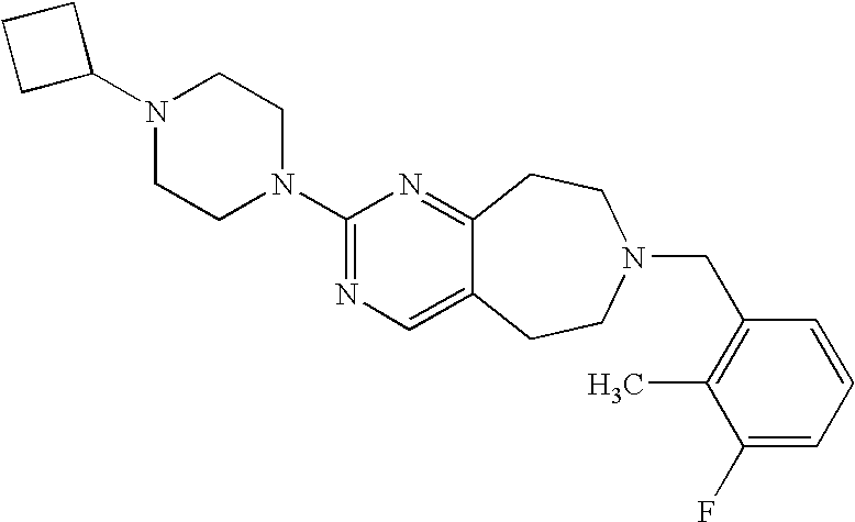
C1C(N2CCN(C3=NC=C4C(=N3)CCN(CC3=C(C)C(F)=CC=C3)CC4)CC2)CC1
